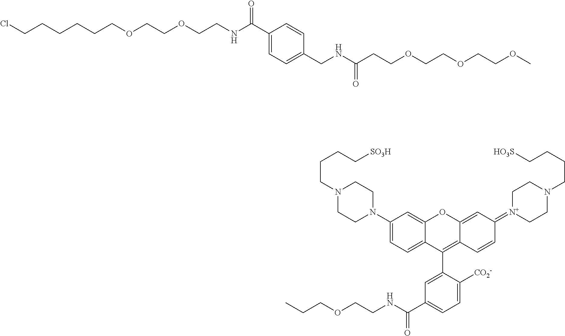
C(NC(C1=CC=C([CO2-])C(C2=C3C(=CC(=[N+]4CCN(CCCC[HO3S])CC4)C=C3)OC3=CC(N4CCN(CCCC[SO3H])CC4)=CC=C23)=C1)=O)COCCC.ClCCCCCCOCCOCCNC(C1=CC=C(CNC(CCOCCOCCOC)=O)C=C1)=O
